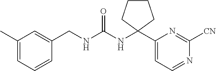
C(NC(NC1(C2=CC=NC([CN])=N2)CCCC1)=O)C1=CC(C)=CC=C1
